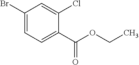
BrC1=CC=C(C(OCC)=O)C(Cl)=C1
